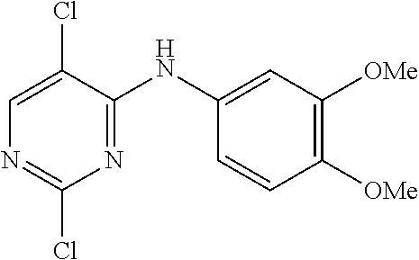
C1(Cl)=NC=C(Cl)C(NC2=CC([OMe])=C([OMe])C=C2)=N1
